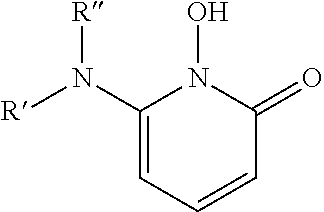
[R]N(C1=CC=CC(=O)N1O)[R]
